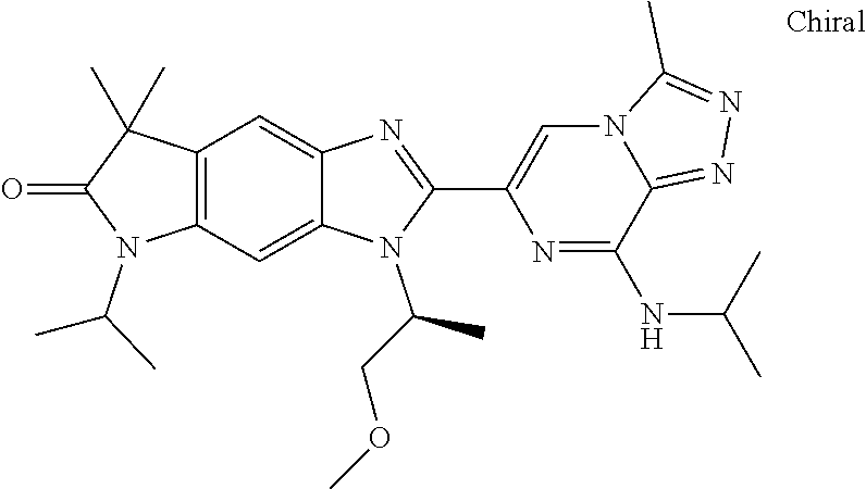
C12=CC3=C(C=C1N=C(C1=CN4C(=NN=C4C)C(NC(C)C)=N1)N2C(COC)C)C(C)(C)C(=O)N3C(C)C
